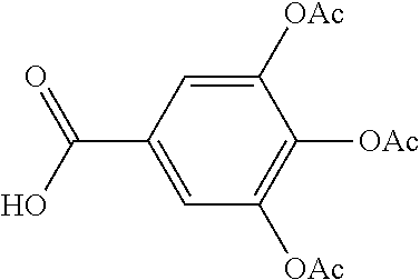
C(C1=CC([OAc])=C([OAc])C([OAc])=C1)(O)=O
